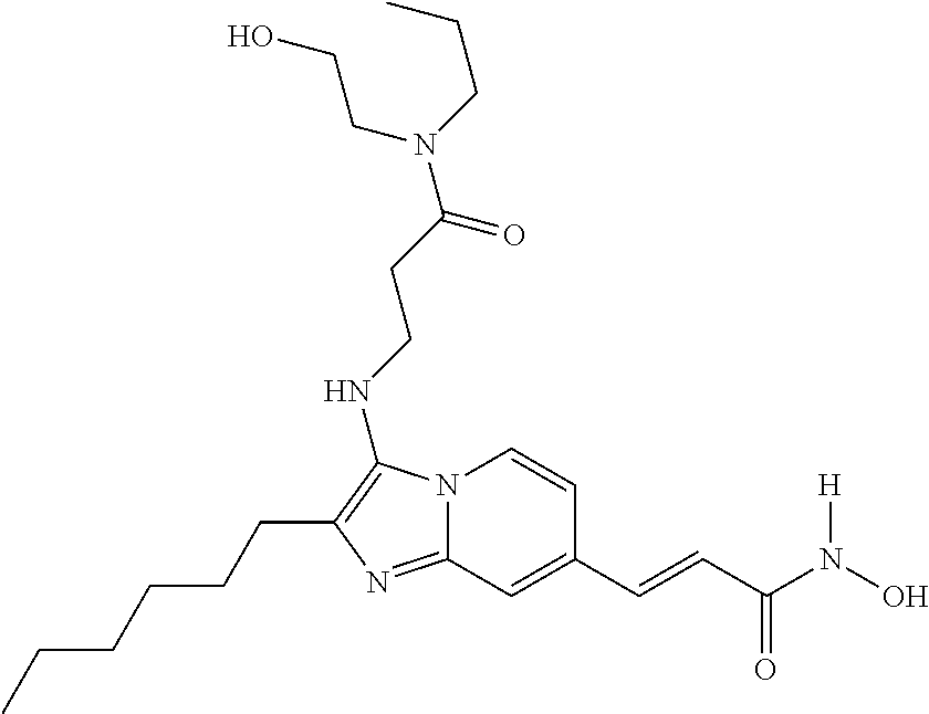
N12C(=NC(CCCCCC)=C1NCCC(N(CCC)CCO)=O)C=C(C=CC(N(O)[H])=O)C=C2
